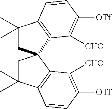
C1(C)(C)CC2(C3=C1C=CC([OTf])=C3[CHO])CC(C)(C)C1=C2C([CHO])=C([OTf])C=C1
